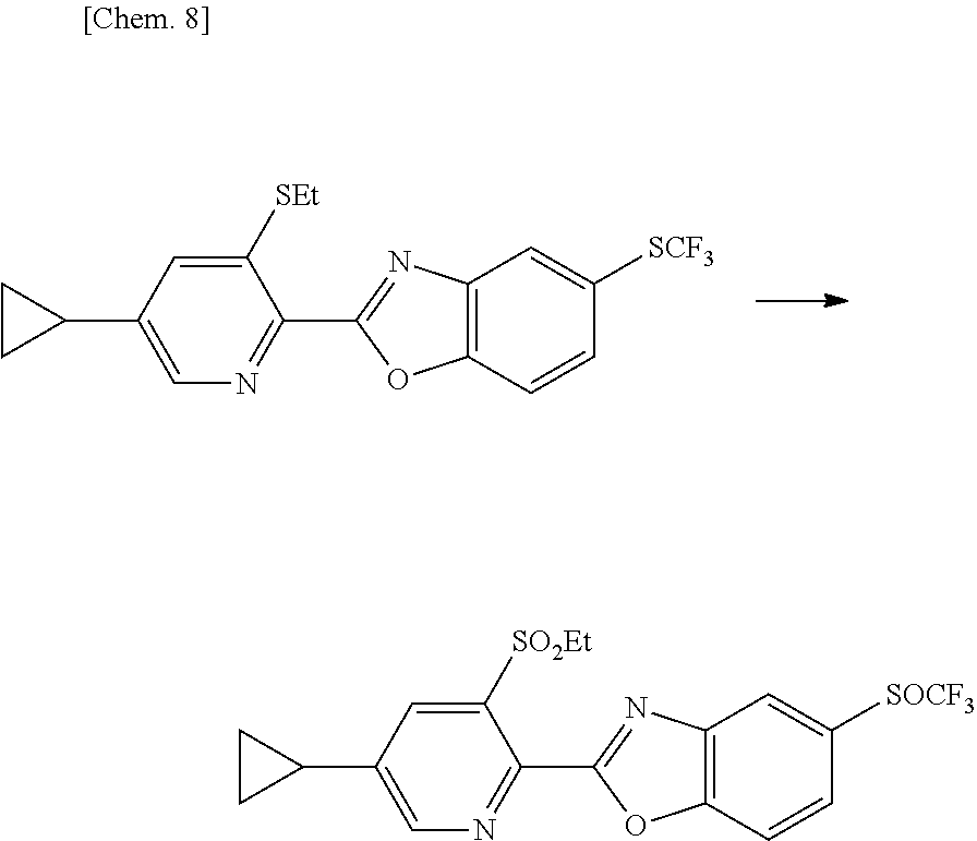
C12=C(C=CC([SCF3])=C1)OC(C1=NC=C(C3CC3)C=C1[SEt])=N2.C12=C(C=CC([SOCF3])=C1)OC(C1=NC=C(C3CC3)C=C1[SO2Et])=N2
